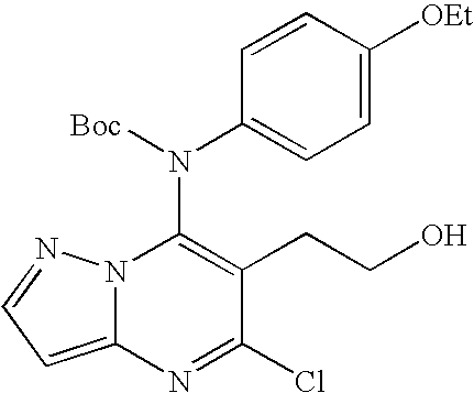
C12=CC=NN1C(N(C1=CC=C([OEt])C=C1)[Boc])=C(CCO)C(Cl)=N2
